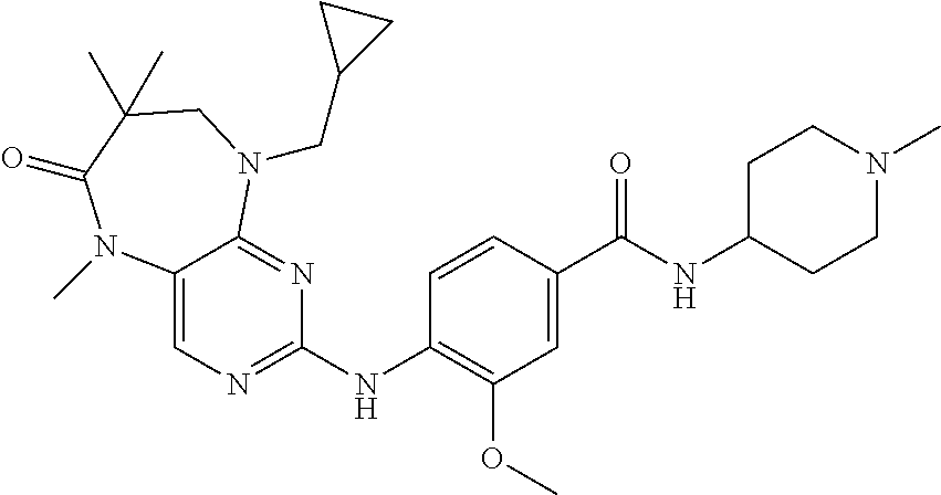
C12=CN=C(NC3=C(OC)C=C(C(NC4CCN(C)CC4)=O)C=C3)N=C1N(CC1CC1)CC(C)(C)C(=O)N2C
